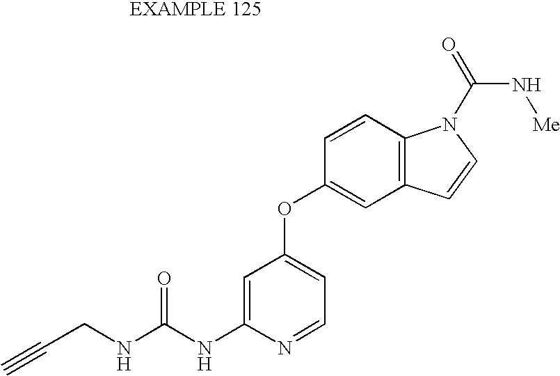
C1=C(NC(NCC#C)=O)N=CC=C1OC1=CC2=C(C=C1)N(C(=O)N[Me])C=C2
